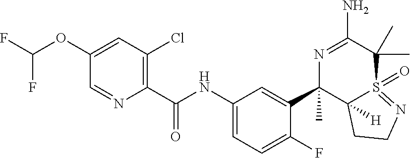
O(C1=CC(Cl)=C(C(NC2=CC=C(F)C(C3(C)C4([H])S(=O)(=NCC4)C(C)(C)C(N)=N3)=C2)=O)N=C1)C(F)F
